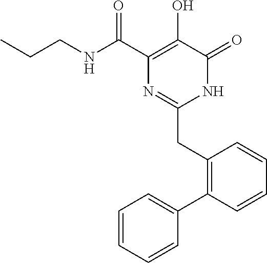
C1(C(NCCC)=O)=C(O)C(=O)NC(CC2=C(C3=CC=CC=C3)C=CC=C2)=N1
